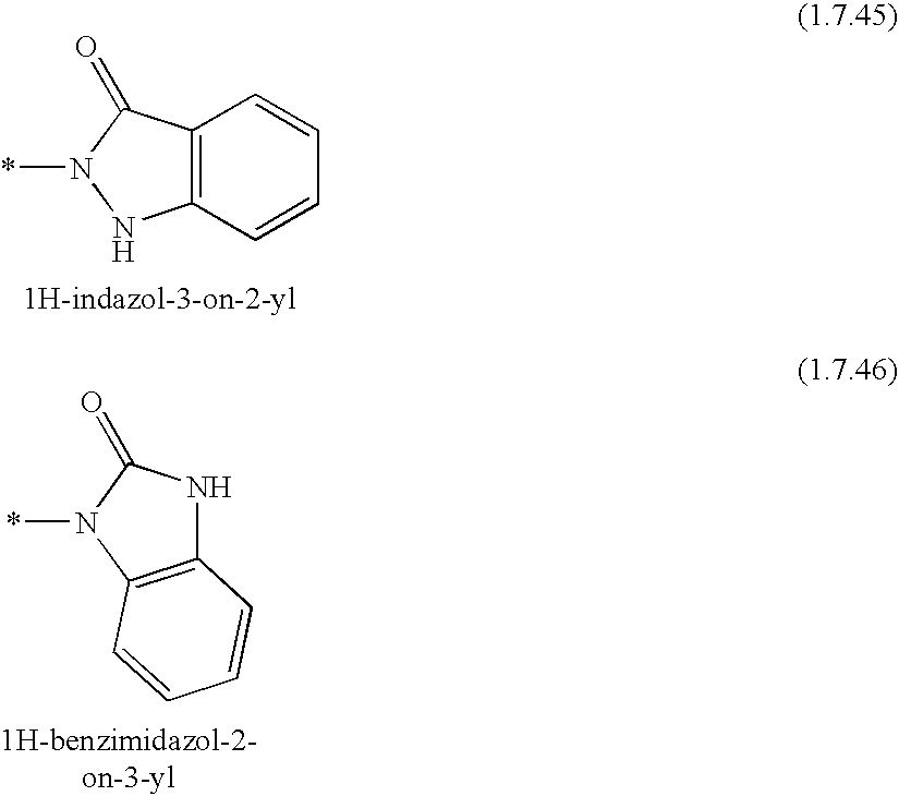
C12=C(C=CC=C1)NN(*)C2=O.C12=C(N(*)C(=O)N1)C=CC=C2
